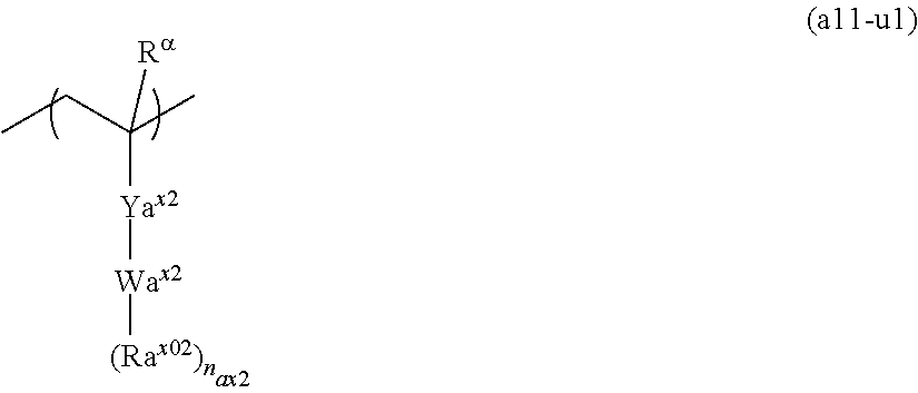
CCC(C)([Ra])[Yax2][Wax2][(Rax02)n]
